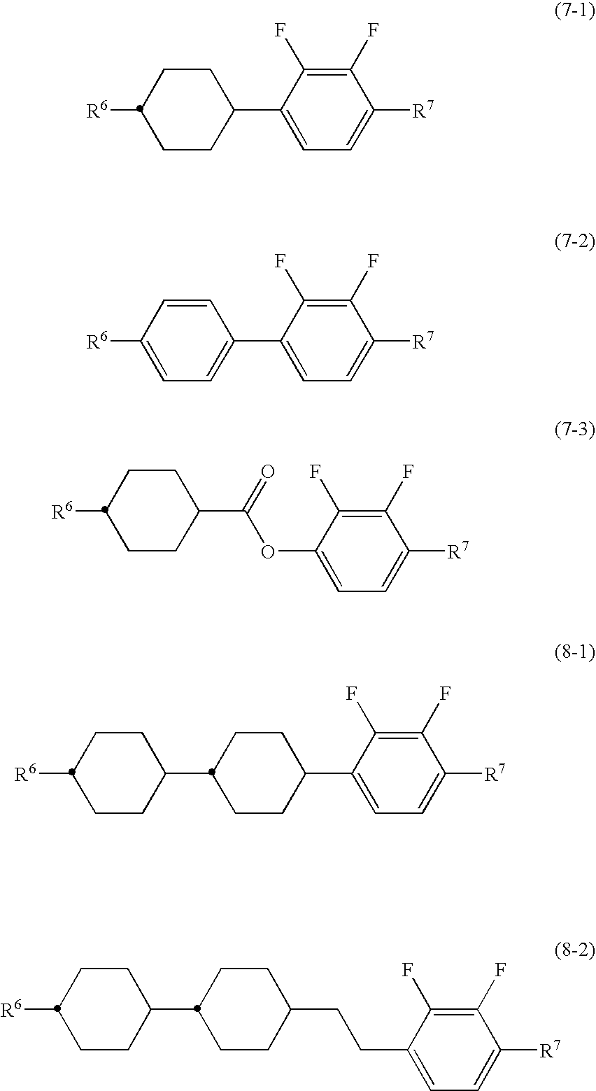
[R6]C1CCC(C2=CC=C([R7])C(F)=C2F)CC1.[R6]C1CCC(C(=O)OC2=CC=C([R7])C(F)=C2F)CC1.C1(C2CCC([R6])CC2)CCC(C2=CC=C([R7])C(F)=C2F)CC1.C1(C2CCC([R6])CC2)CCC(CCC2=CC=C([R7])C(F)=C2F)CC1.[R6]C1=CC=C(C2=CC=C([R7])C(F)=C2F)C=C1
